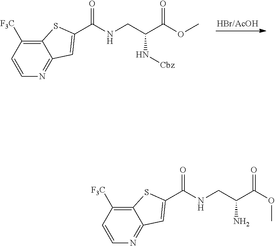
C12=C([F3C])C=CN=C1C=C(C(NCC(C(OC)=O)N[Cbz])=O)S2.C12=C([F3C])C=CN=C1C=C(C(NCC(C(OC)=O)N)=O)S2
